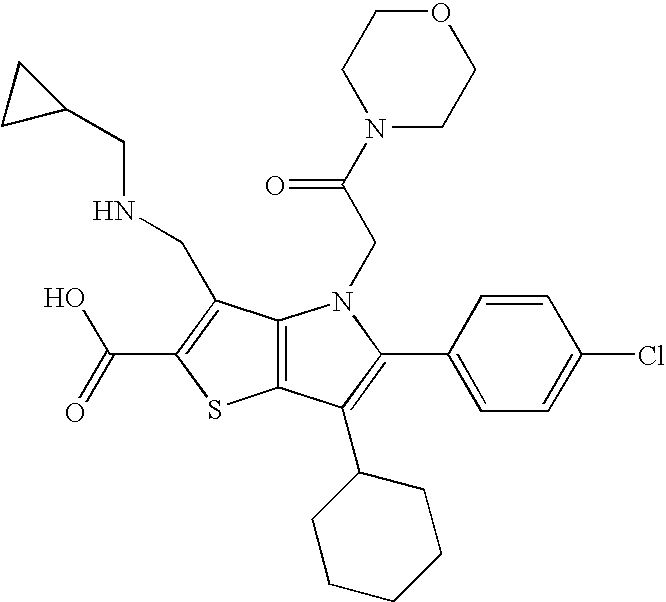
C12=C(C(C3CCCCC3)=C(C3=CC=C(Cl)C=C3)N1CC(N1CCOCC1)=O)SC(C(=O)O)=C2CNCC1CC1
